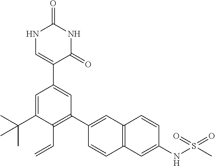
C1=C(C2=CC(C3=CC4=C(C=C3)C=C(NS(=O)(=O)C)C=C4)=C(C=C)C(C(C)(C)C)=C2)C(=O)NC(=O)N1
